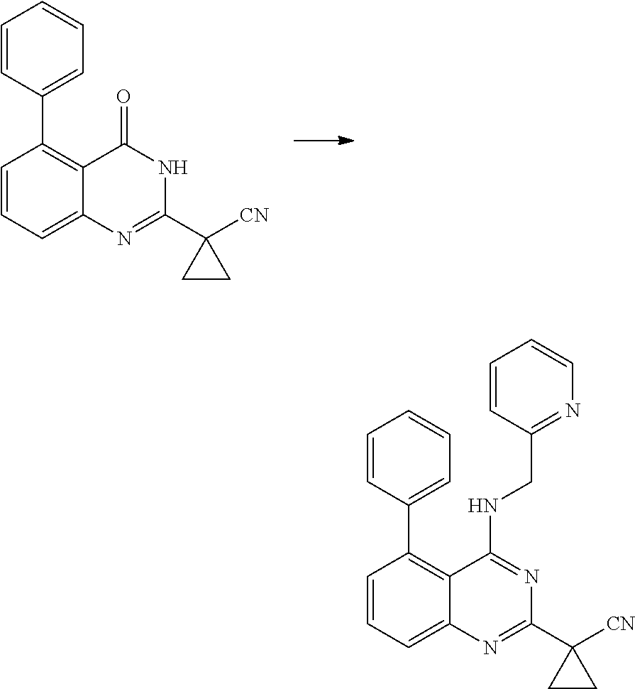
C1=CC=C2C(=C1C1=CC=CC=C1)C(=O)NC(C1([CN])CC1)=N2.C1=CC=C2C(=C1C1=CC=CC=C1)C(NCC1=NC=CC=C1)=NC(C1([CN])CC1)=N2
